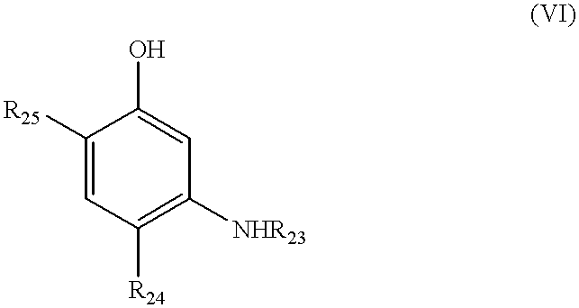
C1([R25])=CC([R24])=C([NHR23])C=C1O
